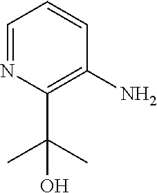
C1=NC(C(C)(C)O)=C(N)C=C1
